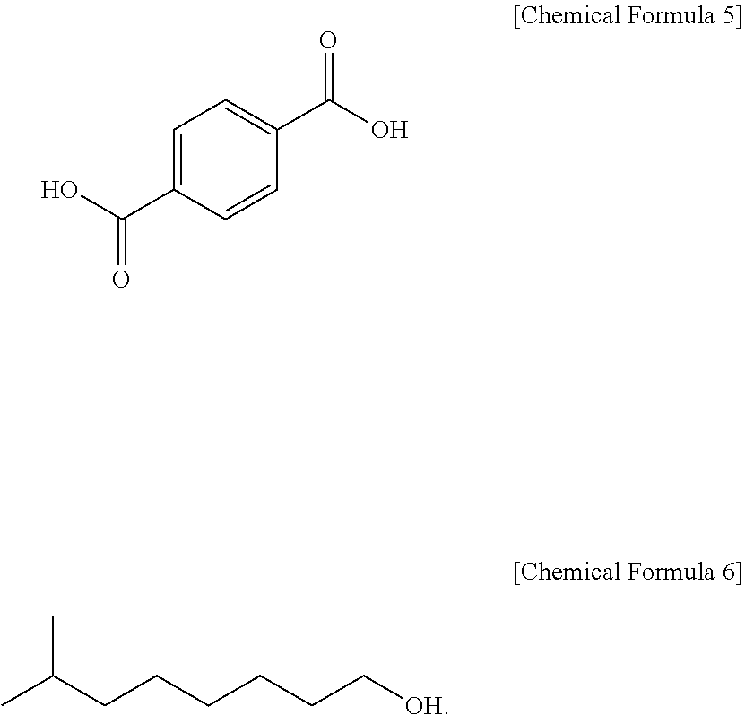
C1=C(C(O)=O)C=CC(C(=O)O)=C1.CC(CCCCCC[OH])C
